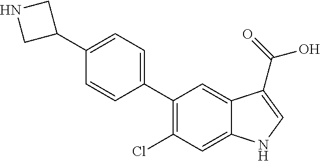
C1(C2CNC2)=CC=C(C2=C(Cl)C=C3C(=C2)C(C(=O)O)=CN3)C=C1
